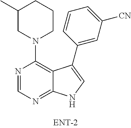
N1(C2=C3C(=NC=N2)NC=C3C2=CC([CN])=CC=C2)CCCC(C)C1
